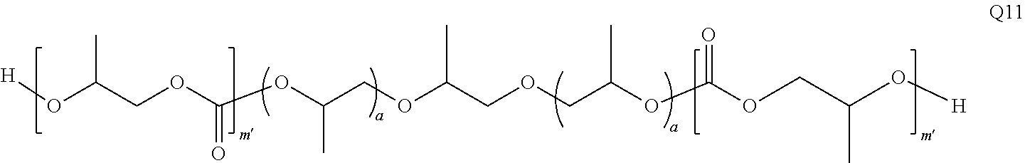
[H]OC(COC(OC(COC(COCC(OC(OCC(O[H])C)=O)C)C)C)=O)C
